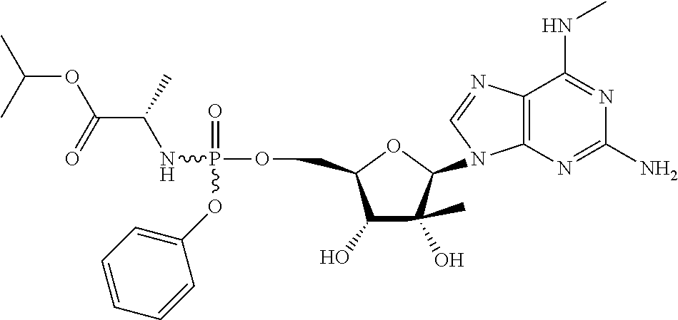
C12=C(N=C(N)N=C1NC)N(C1OC(COP(=O)(NC(C(OC(C)C)=O)C)OC3=CC=CC=C3)C(O)C1(C)O)C=N2
